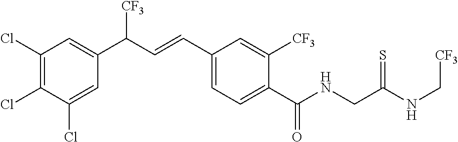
C1(Cl)=C(Cl)C=C(C(C=CC2=CC=C(C(NCC(NC[CF3])=S)=O)C([CF3])=C2)[CF3])C=C1Cl
